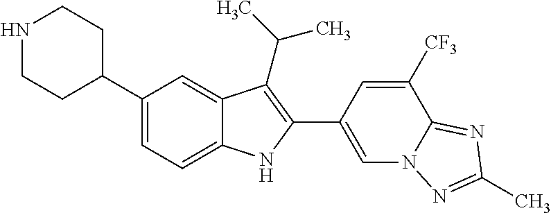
N1CCC(C2=CC=C3C(=C2)C(C(C)C)=C(C2=CN4C(=NC(C)=N4)C([CF3])=C2)N3)CC1
